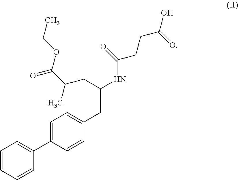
C1=CC=CC(C2=CC=C(CC(NC(CCC(O)=O)=O)CC(C(OCC)=O)C)C=C2)=C1
